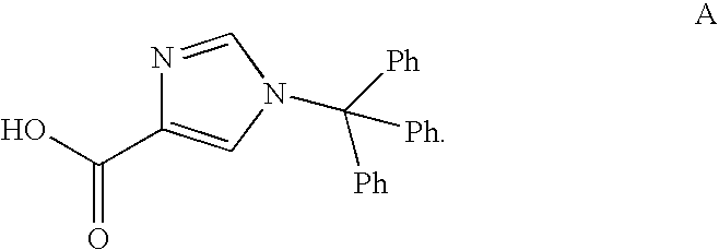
N1=CN(C([Ph])([Ph])[Ph])C=C1C(O)=O
